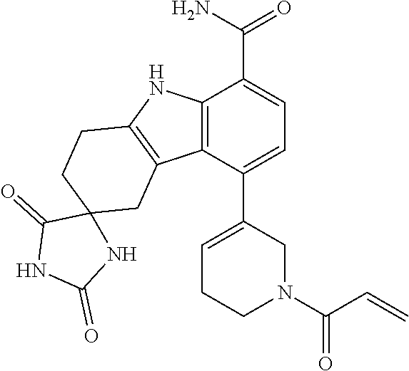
C12=C(C(C3=CCCN(C(C=C)=O)C3)=CC=C1C(N)=O)C1=C(N2)CCC2(C1)C(=O)NC(=O)N2
